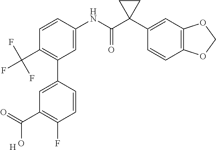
C1=CC(NC(C2(C3=CC4=C(C=C3)OCO4)CC2)=O)=CC(C2=CC(C(O)=O)=C(F)C=C2)=C1C(F)(F)F.[H]
